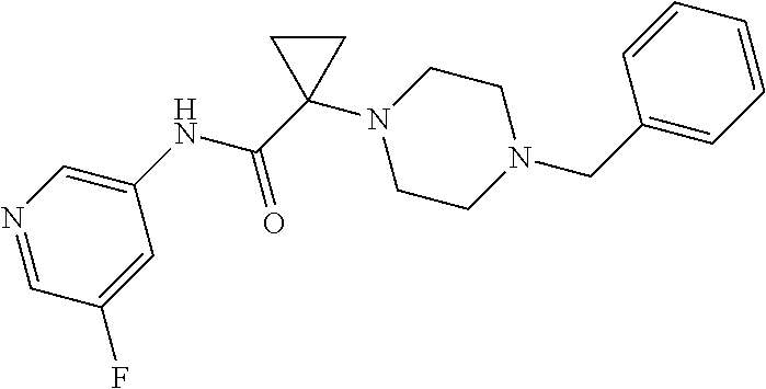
C(=O)(C1(N2CCN(CC3=CC=CC=C3)CC2)CC1)NC1=CN=CC(F)=C1
